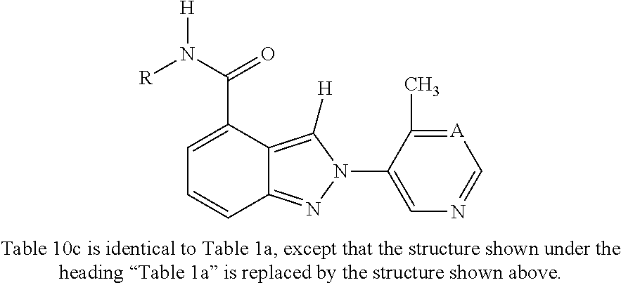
C1=C(C(N([R])[H])=O)C2=C([H])N(C3=CN=C[A]=C3C)N=C2C=C1
